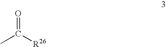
O=C([R26])C
